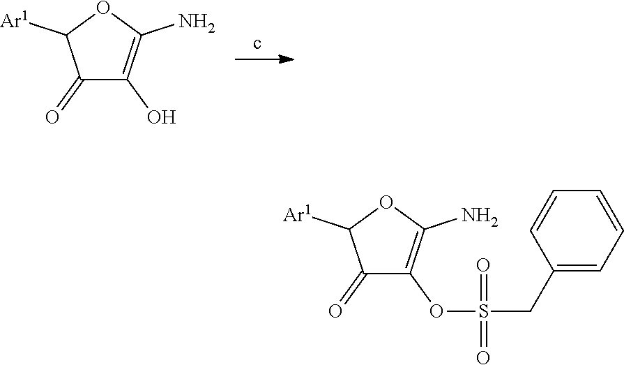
C1(=O)C(O)=C(N)OC1[Ar1].C1(=O)C(OS(=O)(CC2=CC=CC=C2)=O)=C(N)OC1[Ar1]
